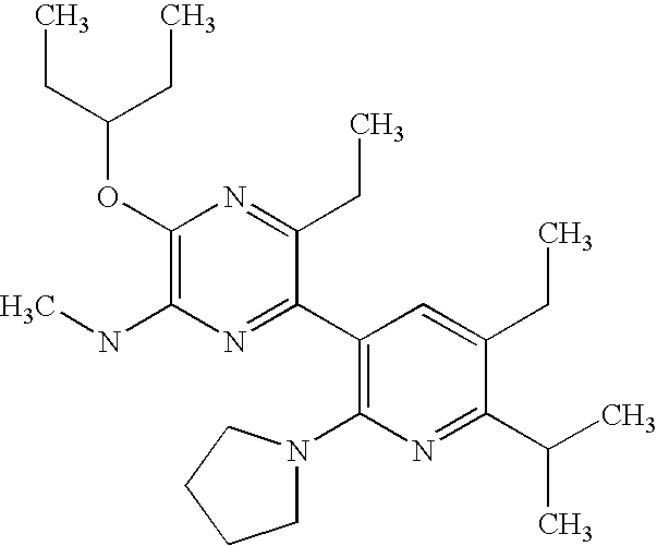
C(OC1=C(NC)N=C(C2=C(N3CCCC3)N=C(C(C)C)C(CC)=C2)C(CC)=N1)(CC)CC
